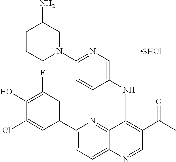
C12=NC(C3=CC(F)=C(O)C(Cl)=C3)=CC=C1N=CC(C(C)=O)=C2NC1=CN=C(N2CC(N)CCC2)C=C1
